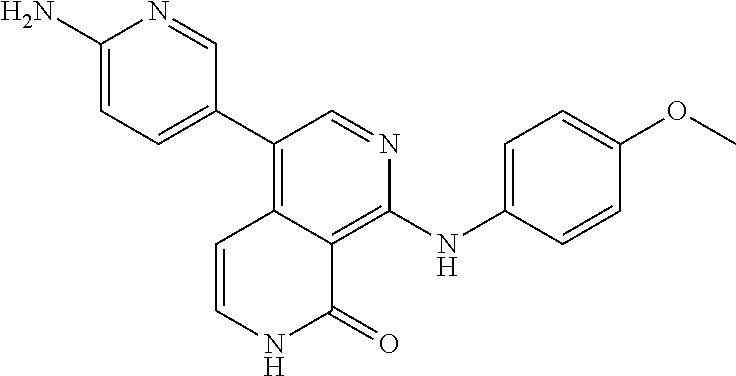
C1=NC(NC2=CC=C(OC)C=C2)=C2C(=C1C1=CC=C(N)N=C1)C=CNC2=O
